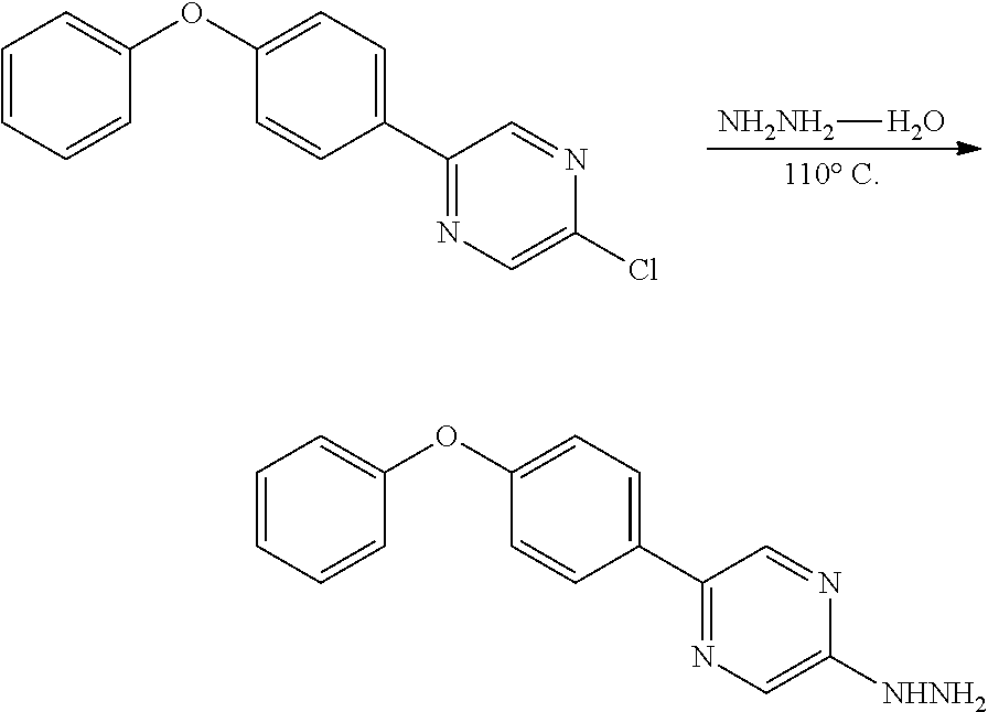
[NH2NH2]O.C1=CC=CC(OC2=CC=C(C3=NC=C(Cl)N=C3)C=C2)=C1.C1=CC=CC(OC2=CC=C(C3=NC=C([NHNH2])N=C3)C=C2)=C1
